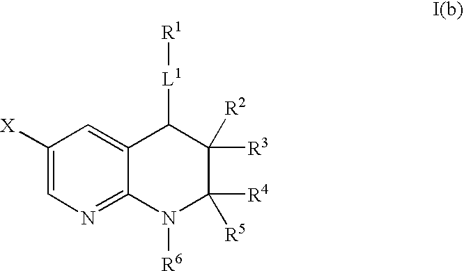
C1([X])=CN=C2C(=C1)C([L1][R1])C([R3])([R2])C([R4])([R5])N2[R6]
